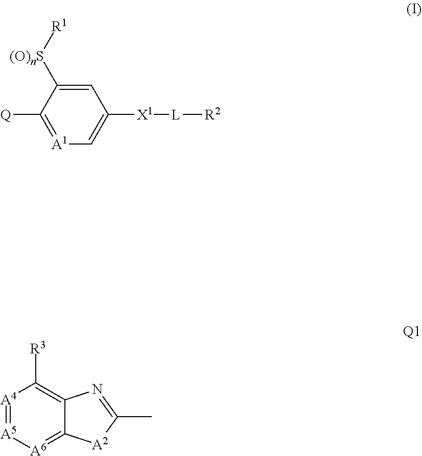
C1=C([(O)nS][R1])C([Q])=[A1]C=C1[X1][L][R2].[A4]1=[A5][A6]=C2C(=C1[R3])N=C(C)[A2]2
